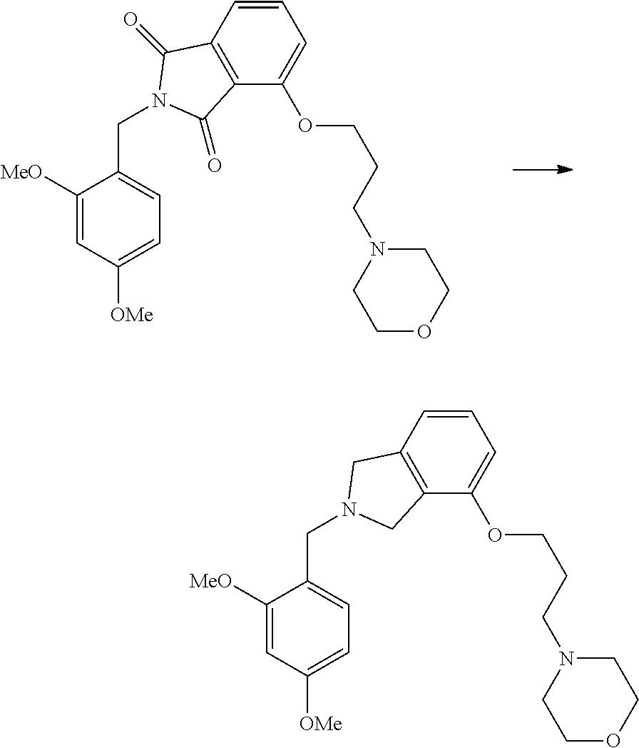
C1([MeO])=CC([OMe])=CC=C1CN1C(=O)C2=C(C(OCCCN3CCOCC3)=CC=C2)C1=O.C1([MeO])=CC([OMe])=CC=C1CN1CC2=C(C(OCCCN3CCOCC3)=CC=C2)C1
